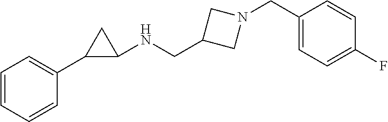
C(C1CN(CC2=CC=C(F)C=C2)C1)NC1C(C2=CC=CC=C2)C1
